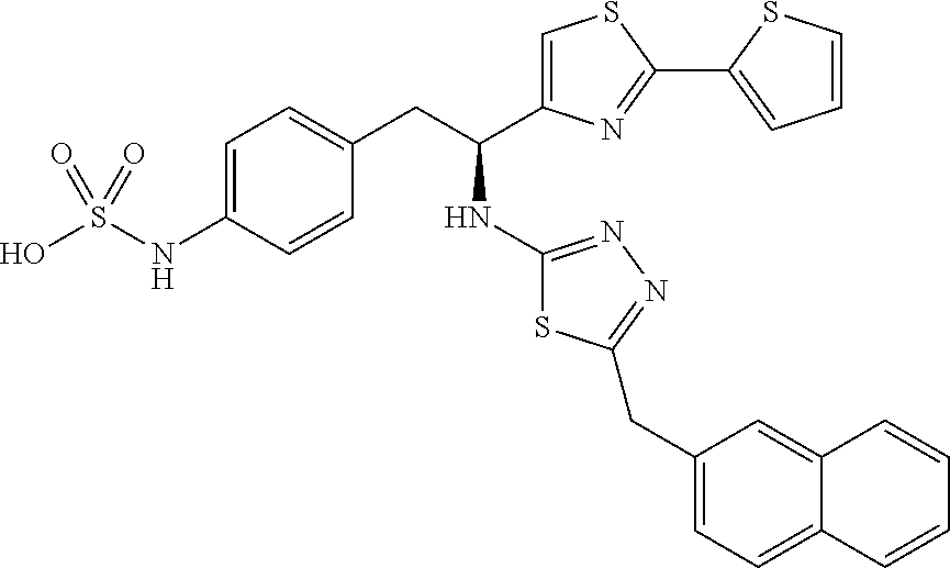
C1(CC(C2=CSC(C3=CC=CS3)=N2)NC2=NN=C(CC3=CC=C4C(=C3)C=CC=C4)S2)=CC=C(NS(O)(=O)=O)C=C1
